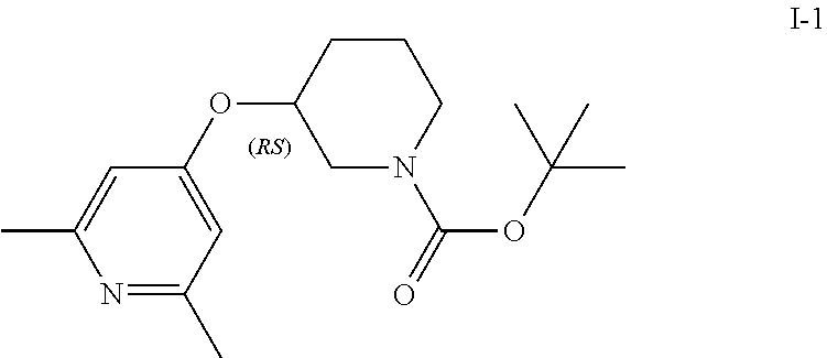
N1=C(C)C=C(OC2CN(C(=O)OC(C)(C)C)CCC2)C=C1C
